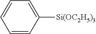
C1=CC=CC([Si(OC2H5)3])=C1
